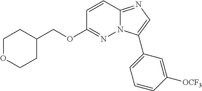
C1(COC2=NN3C(=NC=C3C3=CC=CC([OCF3])=C3)C=C2)CCOCC1
